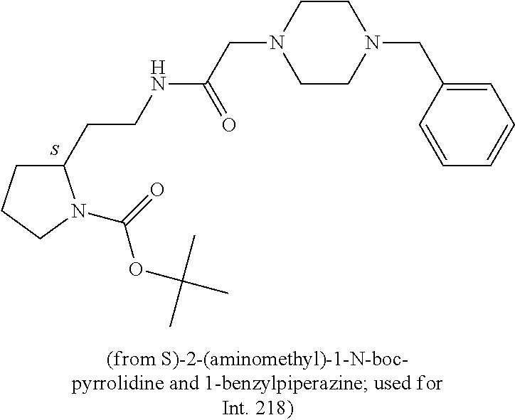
C1(CCNC(CN2CCN(CC3=CC=CC=C3)CC2)=O)CCCN1C(=O)OC(C)(C)C.S
